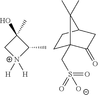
C1(O)(C)C[N+]([H])([H])C1C.C1C2(CS(=O)(=O)[O-])C(=O)CC(C1)C2(C)C
